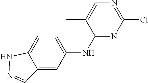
N1N=CC2=CC(NC3=NC(Cl)=NC=C3C)=CC=C12
